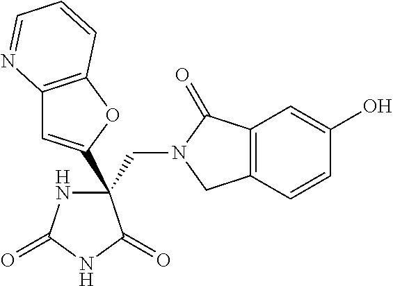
C(C1(C2=CC3=C(O2)C=CC=N3)NC(=O)NC1=O)N1CC2=C(C1=O)C=C(O)C=C2
